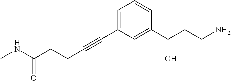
N(C(CCC#CC1=CC=CC(C(CCN)O)=C1)=O)C
